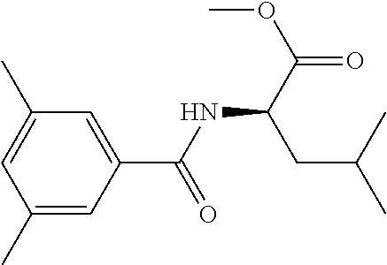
C1=C(C(NC(C(=O)OC)CC(C)C)=O)C=C(C)C=C1C
